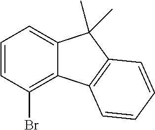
C1=CC(Br)=C2C(=C1)C(C)(C)C1=C2C=CC=C1
